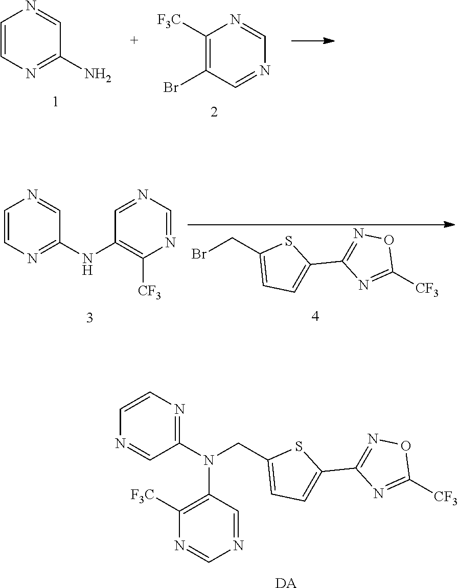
C1=CN=C(N)C=N1.C1([F3C])=C(Br)C=NC=N1.BrCC1=CC=C(C2=NOC([CF3])=N2)S1.C1=CN=C(NC2=C([CF3])N=CN=C2)C=N1.N(CC1=CC=C(C2=NOC([CF3])=N2)S1)(C1=NC=CN=C1)C1=C([F3C])N=CN=C1.[DA]
